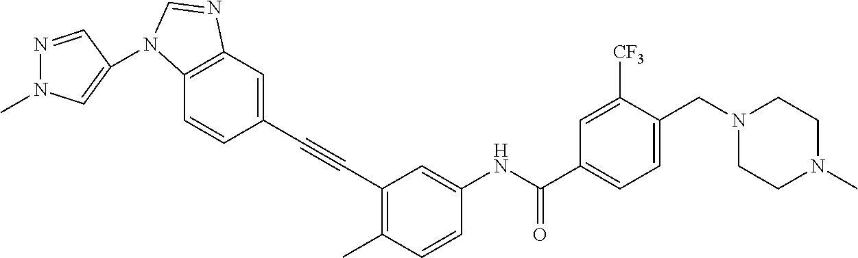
C1(C#CC2=C(C)C=CC(NC(C3=CC=C(CN4CCN(C)CC4)C([CF3])=C3)=O)=C2)=CC2=C(C=C1)N(C1=CN(C)N=C1)C=N2
